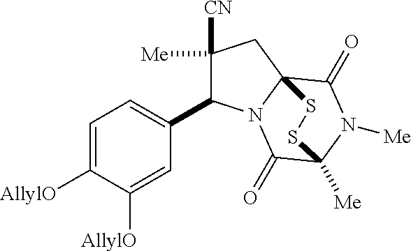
C1([Me])([CN])C(C2=CC=C([AllylO])C([AllylO])=C2)N2C3(C1)C(=O)N([Me])C([Me])(C2=O)SS3
